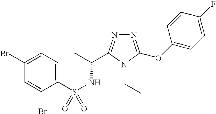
N1=C(OC2=CC=C(F)C=C2)N(CC)C(C(C)NS(=O)(C2=CC=C(Br)C=C2Br)=O)=N1
